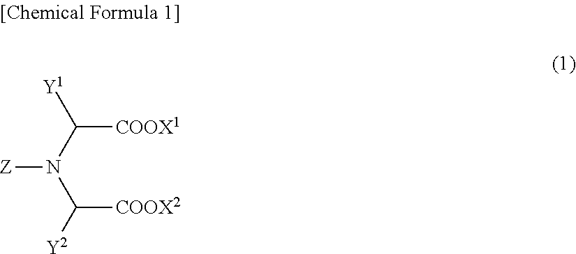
C([COOX1])(N([Z])C([COOX2])[Y2])[Y1]
